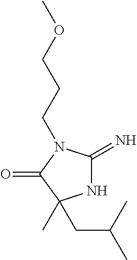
N1C(=N)N(CCCOC)C(=O)C1(C)CC(C)C
